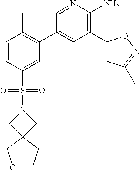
C1=CC(S(=O)(N2CC3(C2)CCOC3)=O)=CC(C2=CC(C3=CC(C)=NO3)=C(N)N=C2)=C1C
